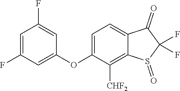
C1(F)=CC(F)=CC(OC2=CC=C3C(=C2[CHF2])S(=O)C(F)(F)C3=O)=C1
